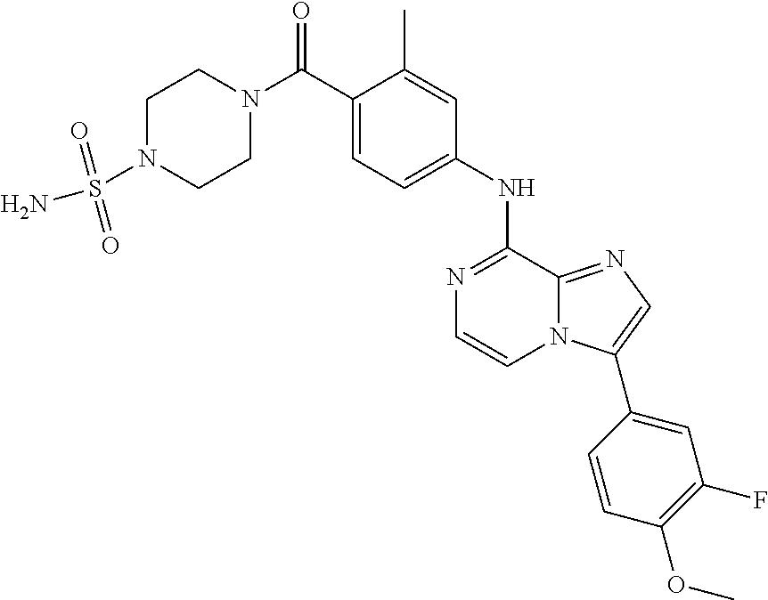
C1(C)=CC(NC2=NC=CN3C2=NC=C3C2=CC(F)=C(OC)C=C2)=CC=C1C(N1CCN(S(N)(=O)=O)CC1)=O
